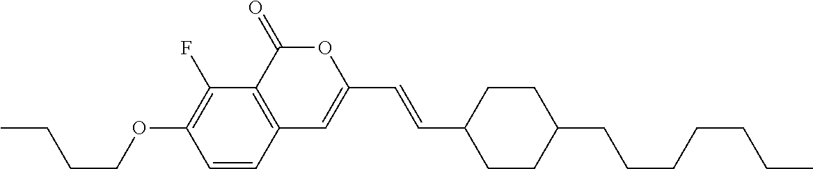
C1=CC2=C(C(F)=C1OCCCC)C(=O)OC(C=CC1CCC(CCCCCCC)CC1)=C2
